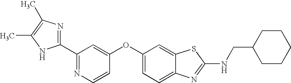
N1=C(C2=NC(C)=C(C)N2)C=C(OC2=CC=C3C(=C2)SC(NCC2CCCCC2)=N3)C=C1
